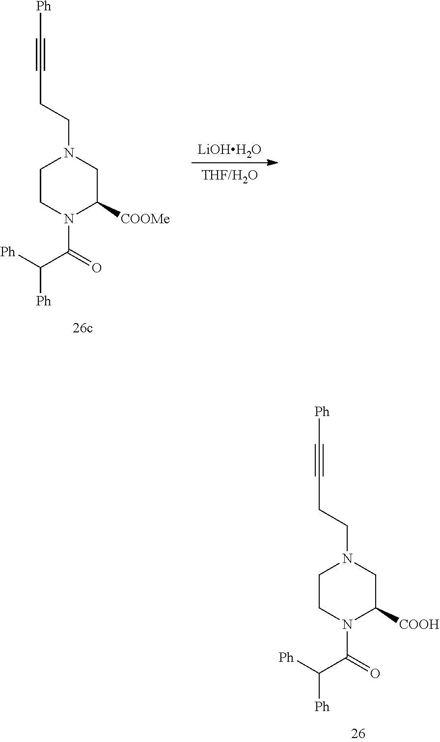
C1CN(C(C([Ph])[Ph])=O)C([COOH])CN1CCC#C[Ph].C1CN(C(C([Ph])[Ph])=O)C([COOMe])CN1CCC#C[Ph].[LiOHH2O]
